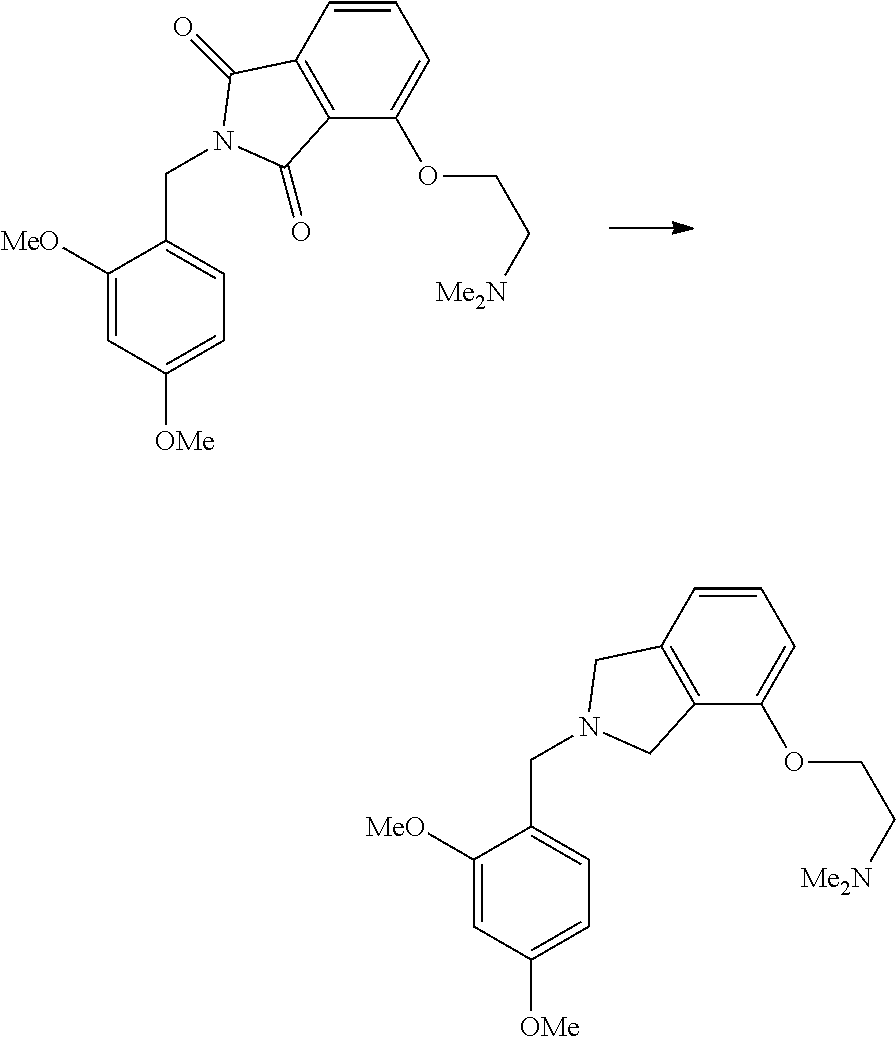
C1([MeO])=CC([OMe])=CC=C1CN1C(=O)C2=C(C(OCC[Me2N])=CC=C2)C1=O.C1([MeO])=CC([OMe])=CC=C1CN1CC2=C(C(OCC[Me2N])=CC=C2)C1
